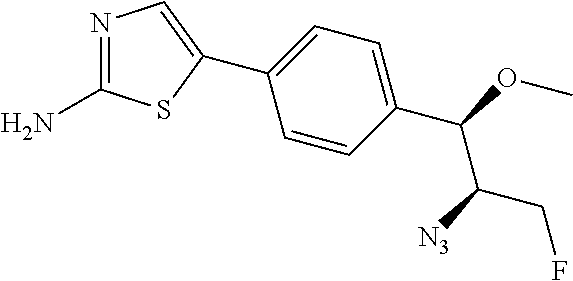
C1(C2=CN=C(N)S2)=CC=C(C(OC)C([N3])CF)C=C1
